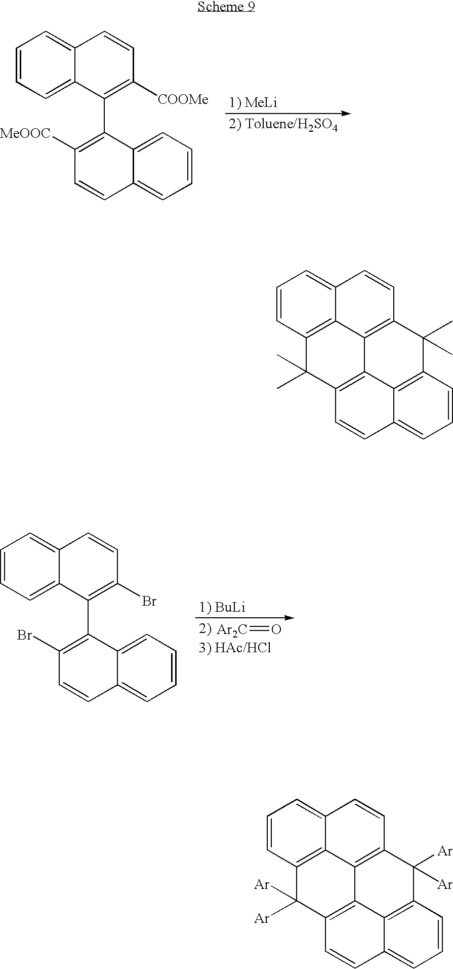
C1=CC=C2C(=C1)C=CC([COOMe])=C2C1=C([MeOOC])C=CC2=CC=CC=C12.[Ar2C]=O.C1=CC=C2C(=C1)C=CC(Br)=C2C1=C(Br)C=CC2=CC=CC=C12.C1=CC2=C3C(=C1)C=CC1=C3C3=C(C=CC4=CC=CC(=C34)C1(C)C)C2(C)C.C1=CC2=C3C(=C1)C=CC1=C3C3=C(C=CC4=CC=CC(=C34)C1([Ar])[Ar])C2([Ar])[Ar]
